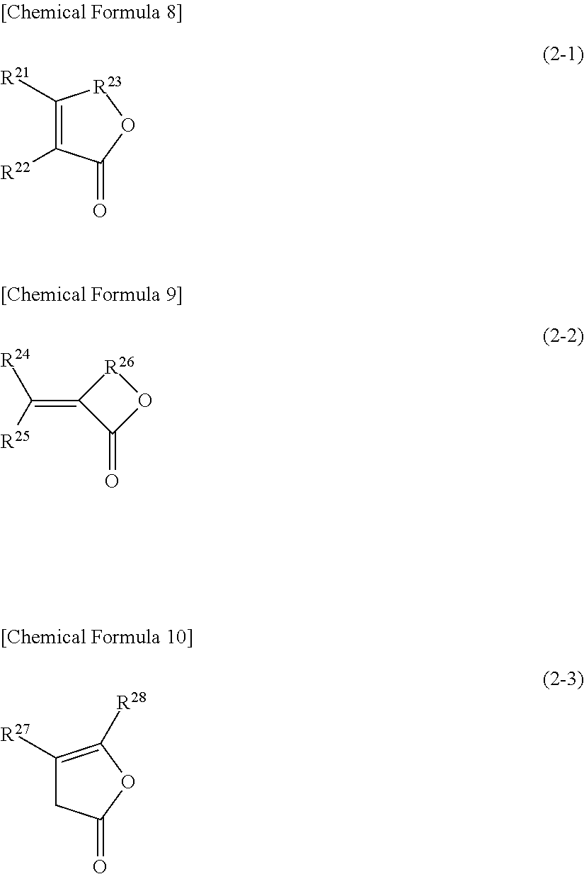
C1([R21])=C([R22])C(=O)O[R23]1.C(=C1C(=O)O[R26]1)([R25])[R24].C1([R27])=C([R28])OC(=O)C1
